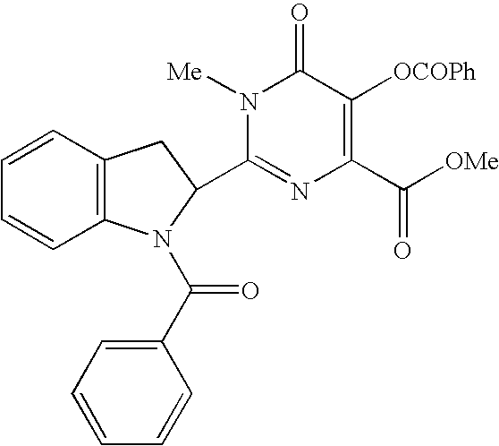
N1([Me])C(C2N(C(C3=CC=CC=C3)=O)C3=C(C2)C=CC=C3)=NC(C([OMe])=O)=C([OCOPh])C1=O
